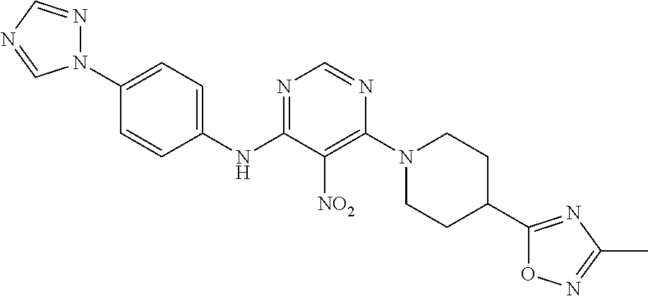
N1=C(NC2=CC=C(N3N=CN=C3)C=C2)C([NO2])=C(N2CCC(C3=NC(C)=NO3)CC2)N=C1
